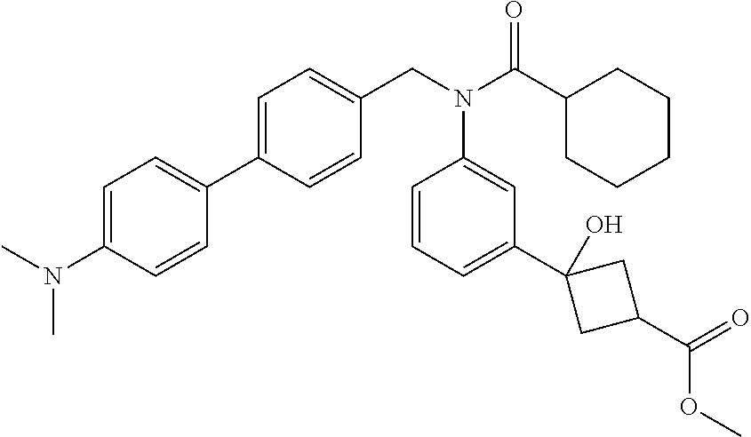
C1=C(C2=CC=C(N(C)C)C=C2)C=CC(CN(C(C2CCCCC2)=O)C2=CC(C3(O)CC(C(=O)OC)C3)=CC=C2)=C1
